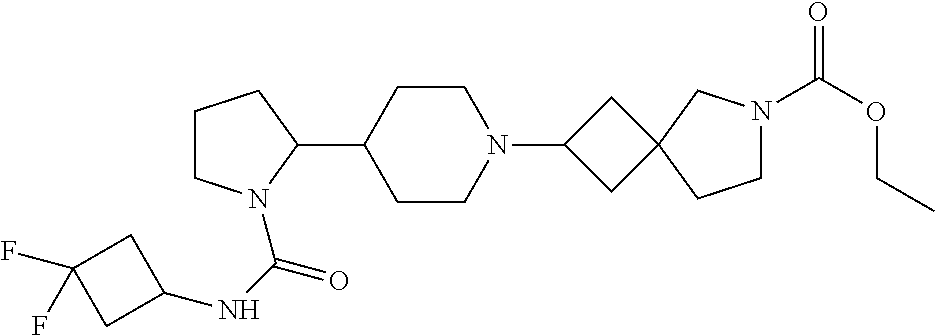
C1CN(C(NC2CC(F)(F)C2)=O)C(C2CCN(C3CC4(C3)CCN(C(OCC)=O)C4)CC2)C1
